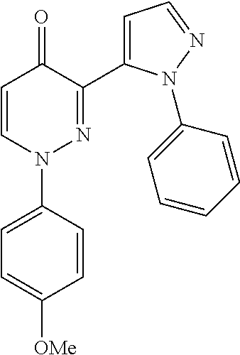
C1=C(N2N=C(C3=CC=NN3C3=CC=CC=C3)C(=O)C=C2)C=CC([OMe])=C1
